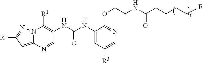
C1(NC(NC2=C([R1])N3C(=CC([R1])=N3)N=C2)=O)=CC([R3])=CN=C1OCCNC(CCCC[E])=O
